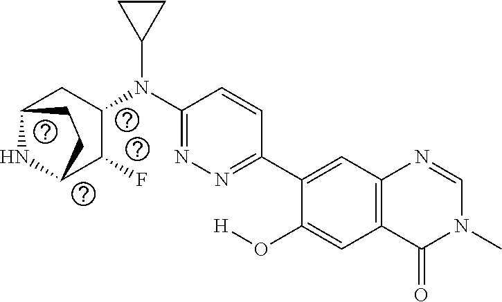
C1(C2=CC3=C(C=C2O[H])C(=O)N(C)C=N3)=NN=C(N(C2CC3NC(C2F)CC3)C2CC2)C=C1
